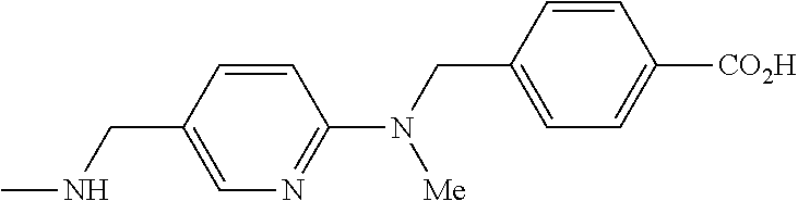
C1=CC(CNC)=CN=C1N([Me])CC1=CC=C([CO2H])C=C1
